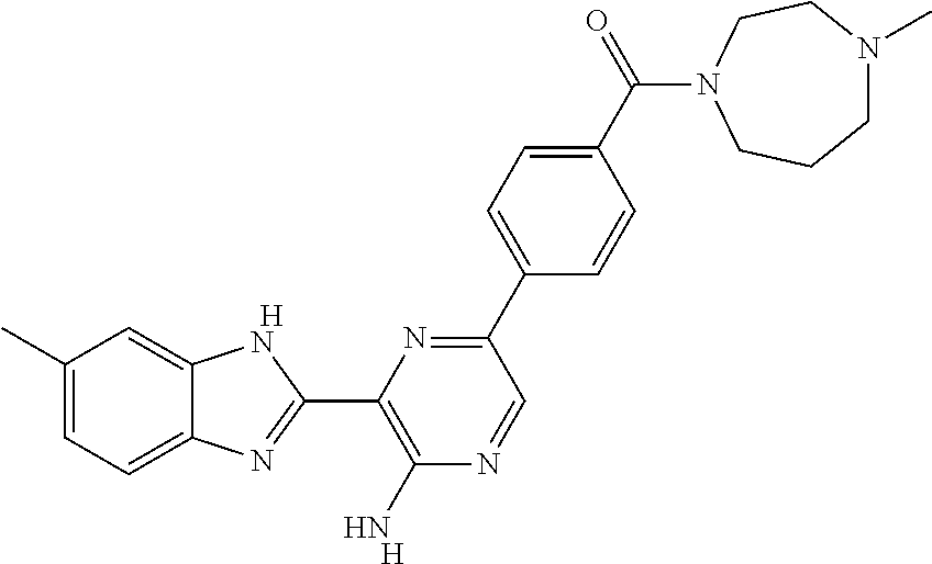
[H].[H].CC1=CC=C2C(=C1)NC(C1=C(N)N=CC(C3=CC=C(C(=O)N4CCN(C)CCC4)C=C3)=N1)=N2
